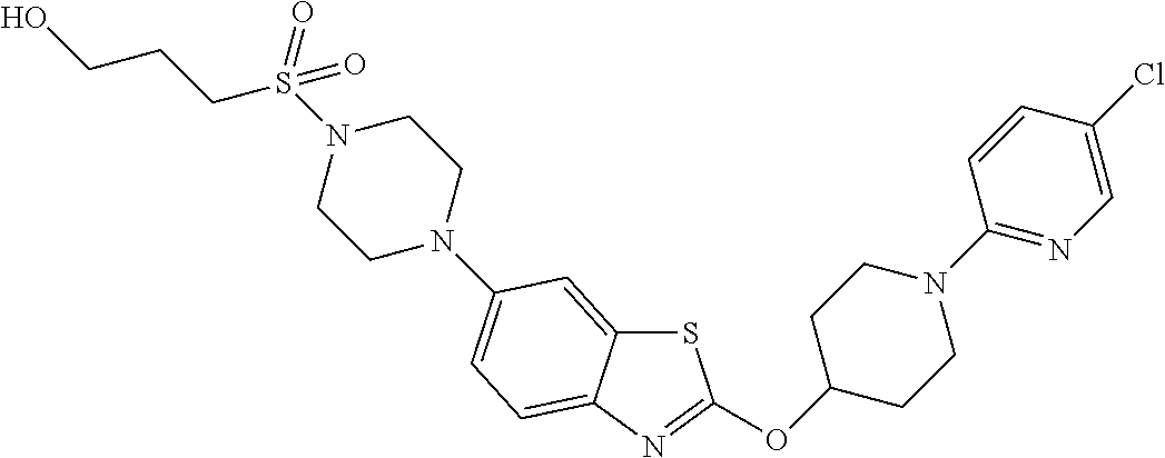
S1C2=CC(N3CCN(S(CCCO)(=O)=O)CC3)=CC=C2N=C1OC1CCN(C2=NC=C(Cl)C=C2)CC1
